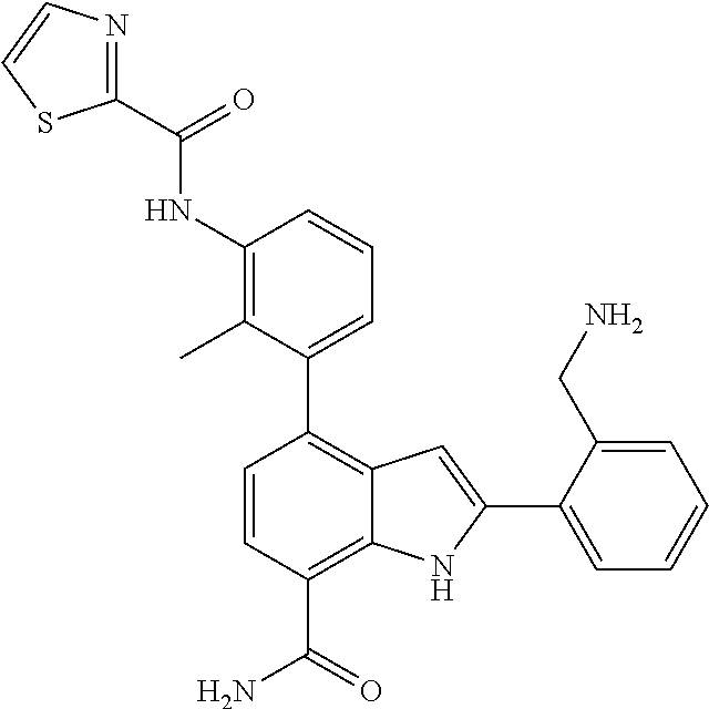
C1=CC(C(=O)N)=C2C(=C1C1=CC=CC(NC(C3=NC=CS3)=O)=C1C)C=C(C1=CC=CC=C1CN)N2
